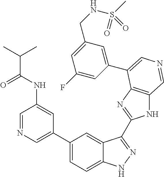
C1(C2=CN=CC(NC(C(C)C)=O)=C2)=CC=C2C(=C1)C(C1=NC3=C(N1)C=NC=C3C1=CC(CNS(C)(=O)=O)=CC(F)=C1)=NN2
